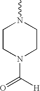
[H]C(=O)N1CCN(C)CC1
